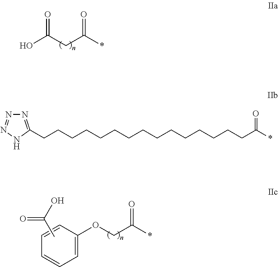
O=C(CC(*)=O)O.O(CC(*)=O)C1=CC=CC=C1.CC(O)=O.N1=C(CCCCCCCCCCCCCCCC(*)=O)NN=N1
